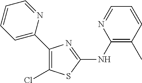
C1(C2=CC=CC=N2)=C(Cl)SC(NC2=C(C)C=CC=N2)=N1
